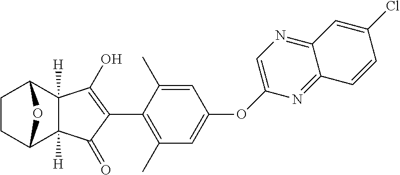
C1CC2C3([H])C([H])(C1O2)C(O)=C(C1=C(C)C=C(OC2=CN=C4C(=N2)C=CC(Cl)=C4)C=C1C)C3=O
